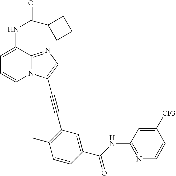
C1=C(NC(C2CCC2)=O)C2=NC=C(C#CC3=C(C)C=CC(C(NC4=NC=CC([CF3])=C4)=O)=C3)N2C=C1
